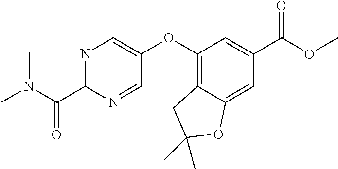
N1=C(C(N(C)C)=O)N=CC(OC2=C3C(=CC(C(=O)OC)=C2)OC(C)(C)C3)=C1
